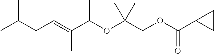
C(CC=C(C(OC(COC(C1CC1)=O)(C)C)C)C)(C)C
